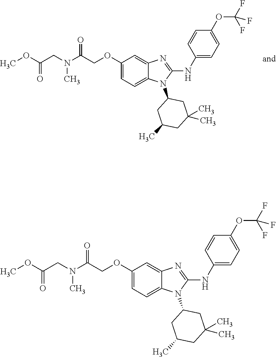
COC(CN(C(COC1=CC=C2C(=C1)N=C(NC1=CC=C(OC(F)(F)F)C=C1)N2C1CC(C)CC(C)(C)C1)=O)C)=O.COC(CN(C(COC1=CC=C2C(=C1)N=C(NC1=CC=C(OC(F)(F)F)C=C1)N2C1CC(C)CC(C)(C)C1)=O)C)=O
